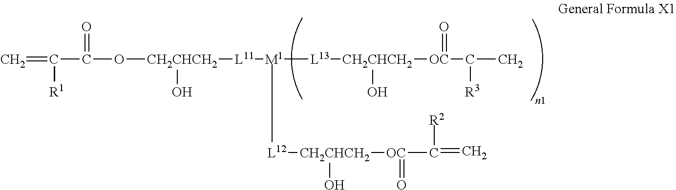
C=C(C(O[CH2CHCH2](O)[L11][M1]([L13][CH2CHCH2]([OC](C(C)[R3])=O)O)[L12][CH2CHCH2]([OC](C(=C)[R2])=O)O)=O)[R1]
